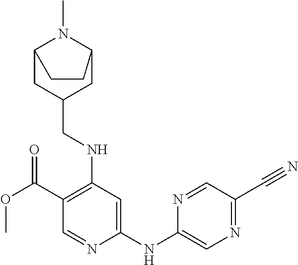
C1(C(OC)=O)=C(NCC2CC3N(C)C(C2)CC3)C=C(NC2=CN=C(C#N)C=N2)N=C1
